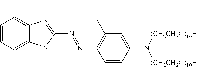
C12=C(C)C=CC=C1SC(N=NC1=C(C)C=C(N([(CH2CH2O)10H])[(CH2CH2O)10H])C=C1)=N2
